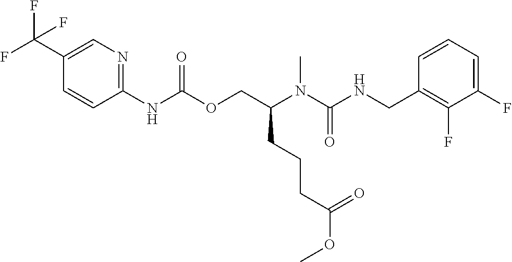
C1=CC(CNC(N(C(COC(NC2=NC=C(C(F)(F)F)C=C2)=O)CCCC(OC)=O)C)=O)=C(F)C(F)=C1
